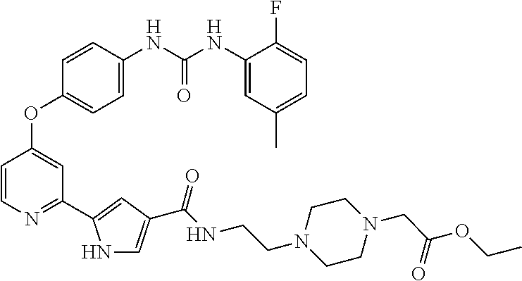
C1=C(NC(NC2=CC(C)=CC=C2F)=O)C=CC(OC2=CC(C3=CC(C(NCCN4CCN(CC(OCC)=O)CC4)=O)=CN3)=NC=C2)=C1
